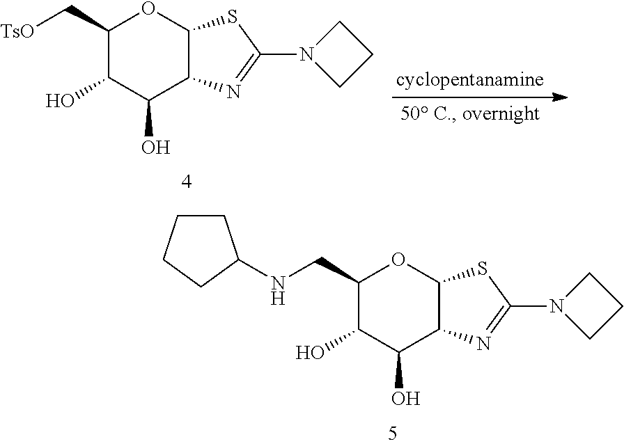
C1(C[TsO])C(O)C(O)C2C(O1)SC(N1CCC1)=N2.C1(CNC2CCCC2)C(O)C(O)C2C(O1)SC(N1CCC1)=N2
